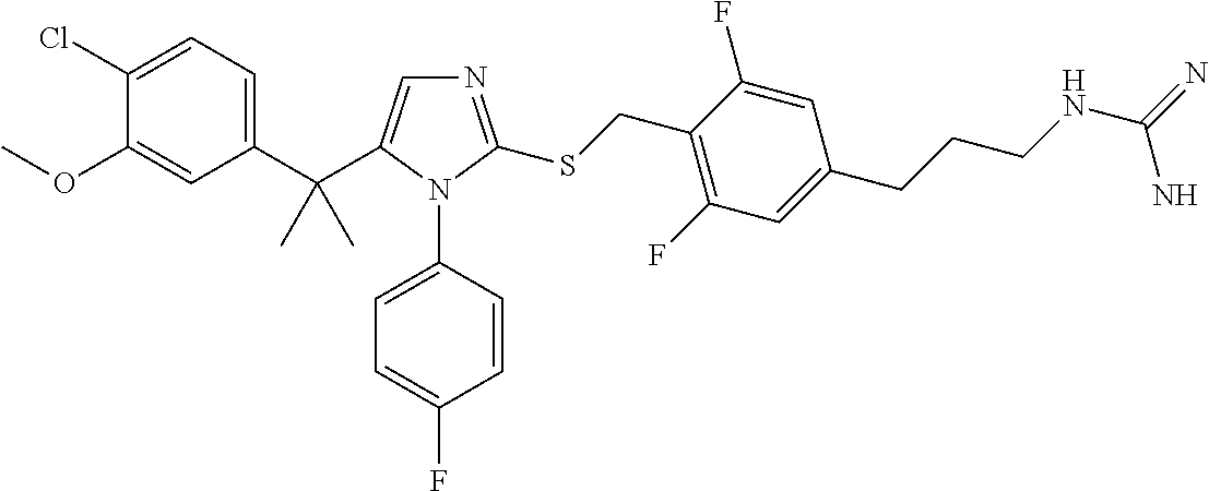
C1(C(C)(C)C2=CN=C(SCC3=C(F)C=C(CCCNC(=N)N)C=C3F)N2C2=CC=C(F)C=C2)=CC=C(Cl)C(OC)=C1
